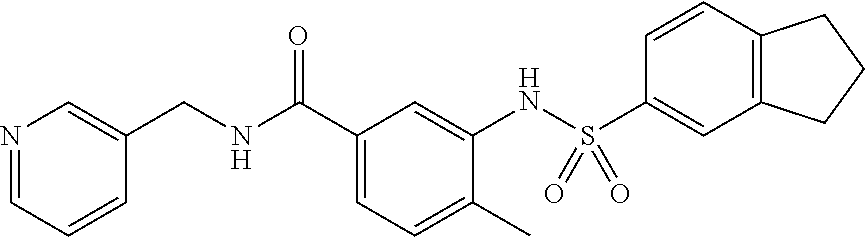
N1=CC=CC(CNC(C2=CC=C(C)C(NS(C3=CC4=C(C=C3)CCC4)(=O)=O)=C2)=O)=C1
